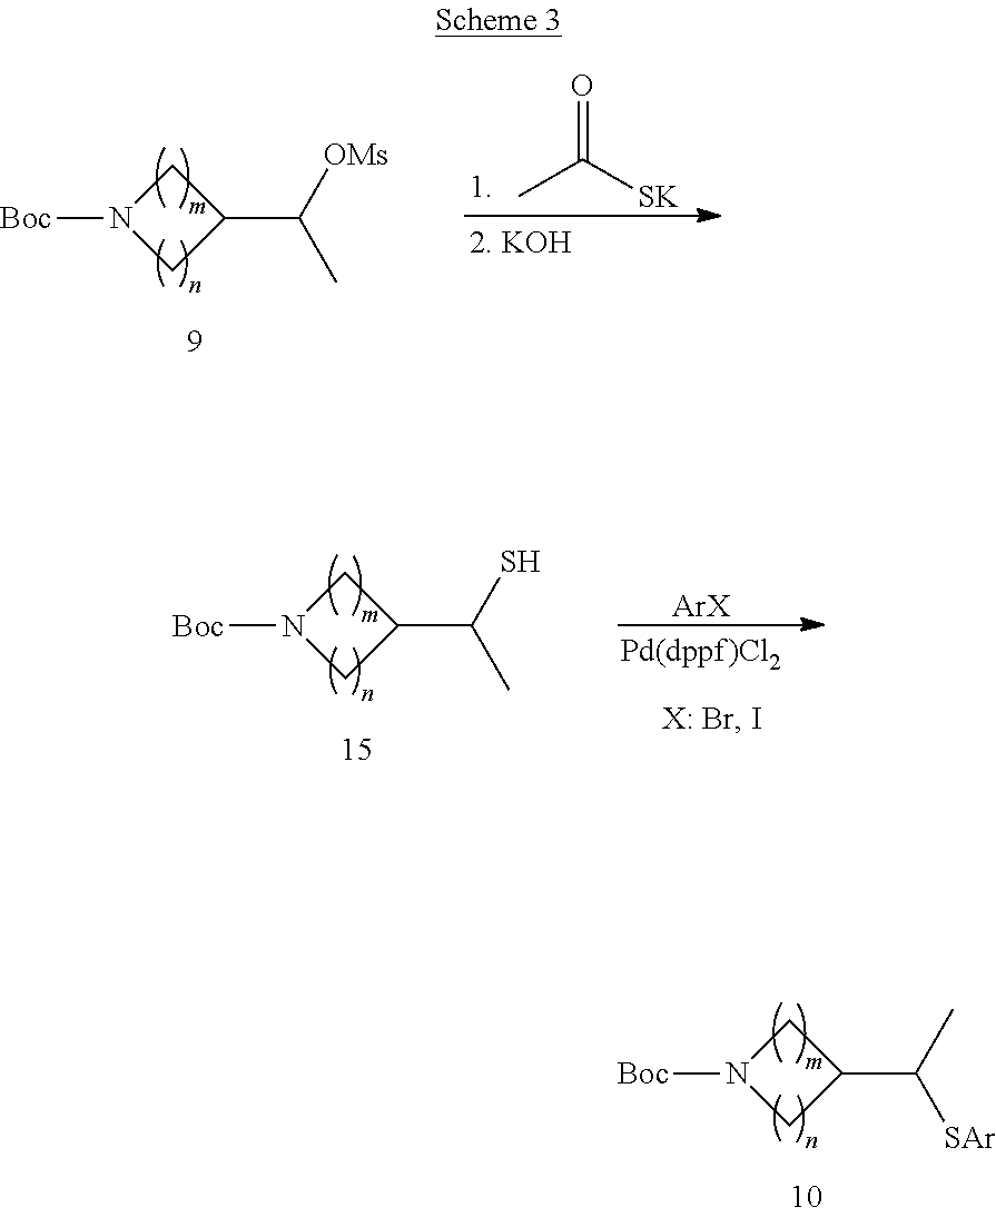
C1N([Boc])CC1C([SAr])C.O=C([SK])C.C1N([Boc])CC1C([OMs])C.[ArX].C1N([Boc])CC1C(C)S
